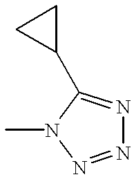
N1=NN(C)C(C2CC2)=N1
